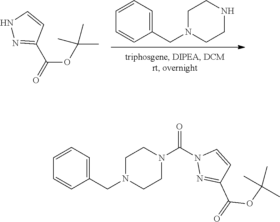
C(C1=CC=CC=C1)N1CCNCC1.C(=O)(OC(C)(C)C)C1=NNC=C1.N1(C(N2N=C(C(=O)OC(C)(C)C)C=C2)=O)CCN(CC2=CC=CC=C2)CC1
